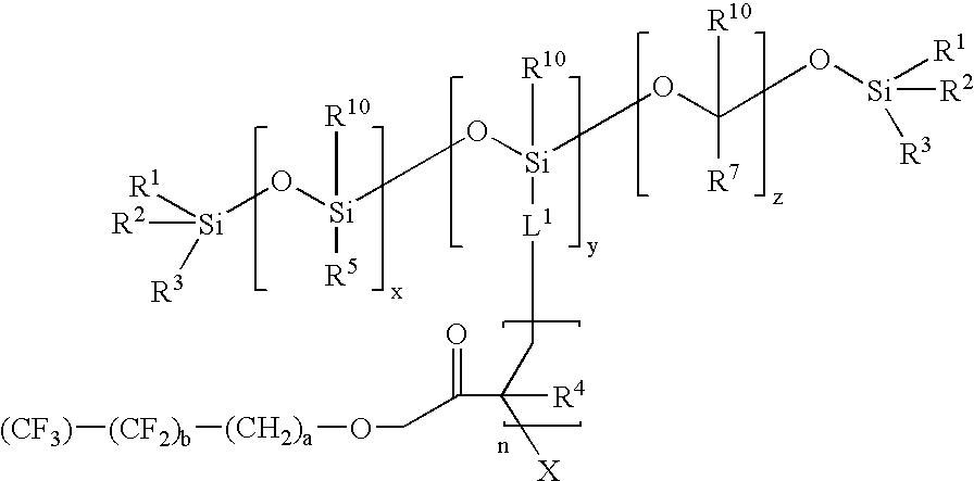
[R1][Si](O[Si](O[Si](OC(O[Si]([R1])([R2])[R3])([R10])[R7])([R10])[L1]CC([X])([R4])C(CO[(CH2)a][(CF2)b][(CF3)])=O)([R5])[R10])([R2])[R3]
